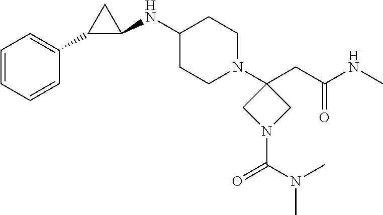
C1=CC=CC(C2C(NC3CCN(C4(CC(NC)=O)CN(C(=O)N(C)C)C4)CC3)C2)=C1
